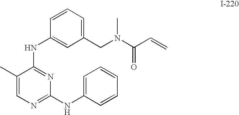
C1=CC=C(CN(C(C=C)=O)C)C=C1NC1=NC(NC2=CC=CC=C2)=NC=C1C
